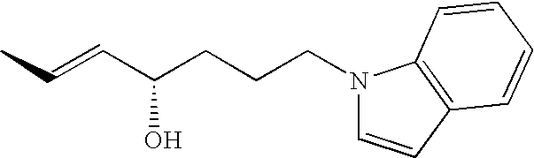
CC=CC(CCCN1C=CC2=C1C=CC=C2)O
